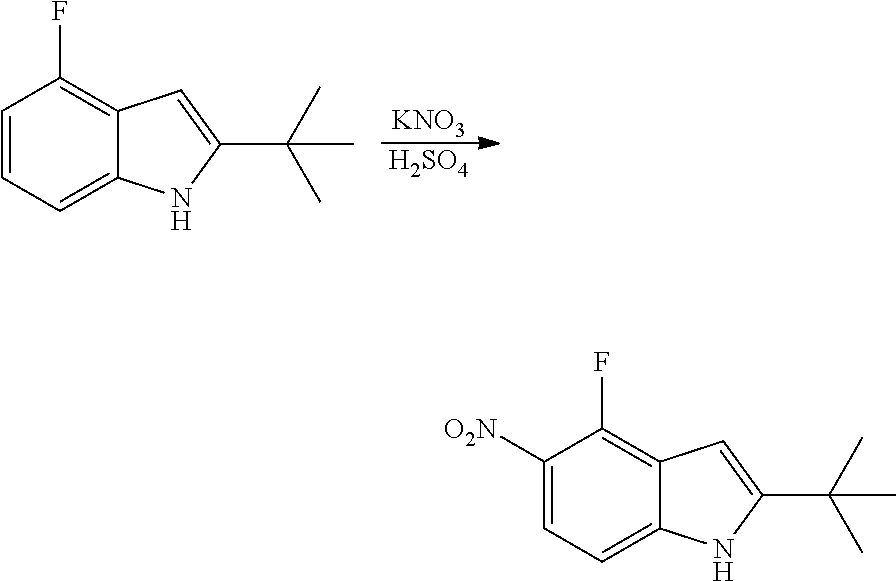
[KNO3].[H2SO4].C1=CC=C2C(=C1F)C=C(C(C)(C)C)N2.C1([O2N])=CC=C2C(=C1F)C=C(C(C)(C)C)N2
